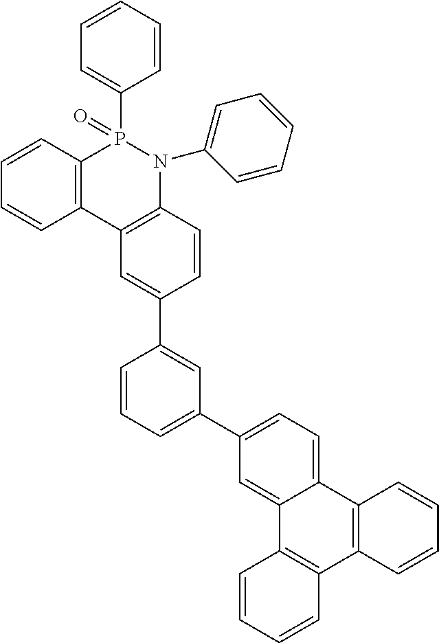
C12=C(C3=C(N(C4=CC=CC=C4)P1(=O)C1=CC=CC=C1)C=CC(C1=CC(C4=CC=C5C(=C4)C4=C(C6=C5C=CC=C6)C=CC=C4)=CC=C1)=C3)C=CC=C2
